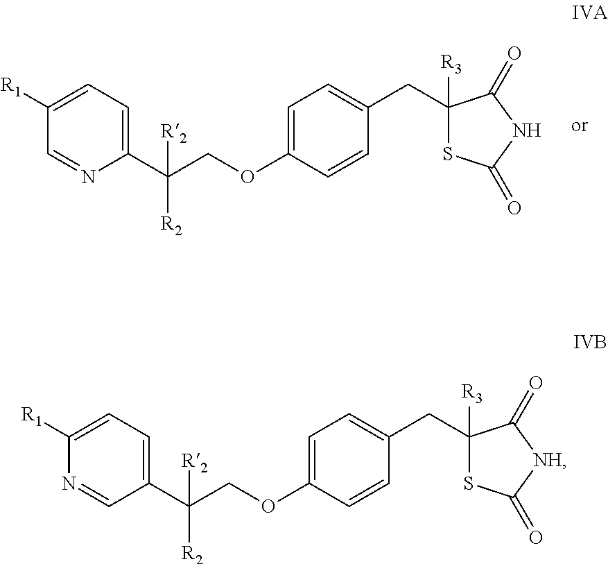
C1=C(OCC(C2=CC=C([R1])N=C2)([R2])[R2])C=CC(CC2([R3])SC(=O)[NH]C2=O)=C1.C1=C(OCC(C2=CC=C([R1])C=N2)([R2])[R2])C=CC(CC2([R3])SC(=O)NC2=O)=C1
